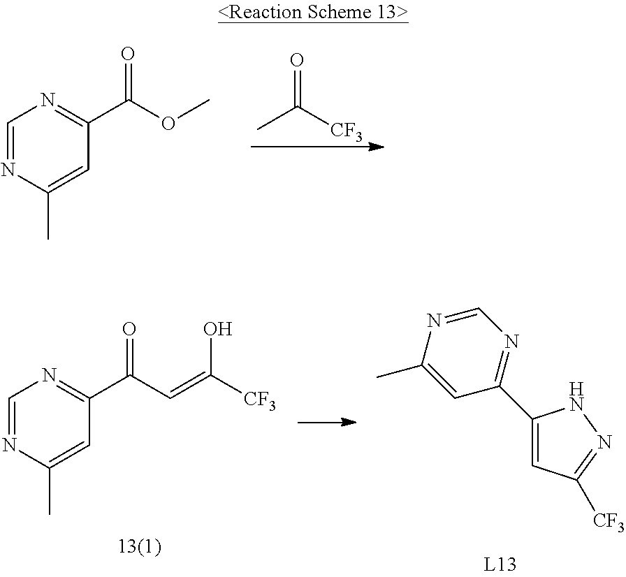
C1=NC(C)=CC(C(OC)=O)=N1.CC([CF3])=O.C1=NC(C)=CC(C(C=C([CF3])O)=O)=N1.N1=C(C2=CC([CF3])=NN2)C=C(C)N=C1
